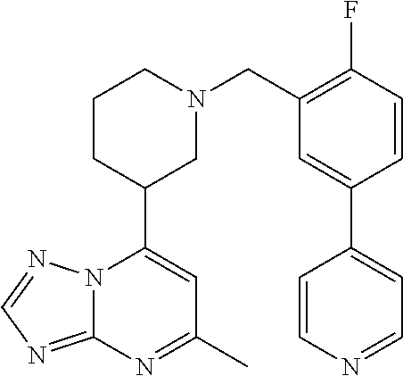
N12C(=NC=N1)N=C(C)C=C2C1CN(CC2=C(F)C=CC(C3=CC=NC=C3)=C2)CCC1
